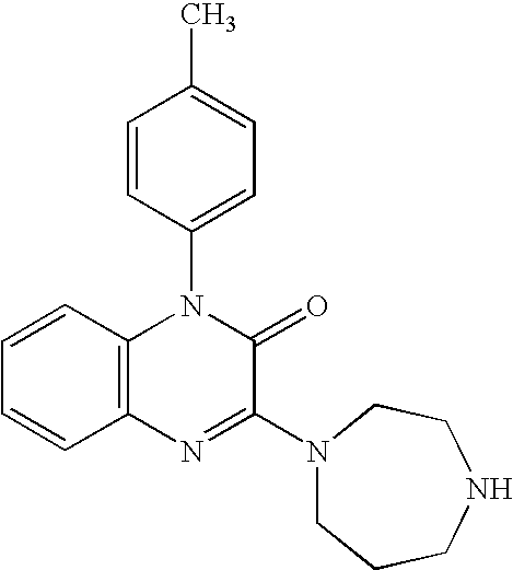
C1=CC2=C(C=C1)N=C(N1CCCNCC1)C(=O)N2C1=CC=C(C)C=C1
